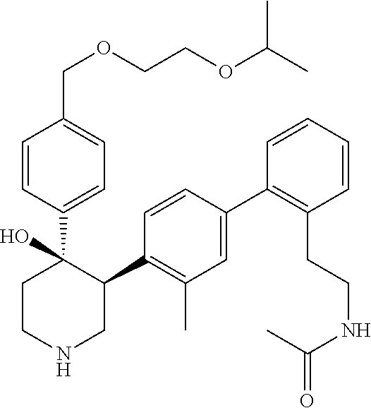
C1(C2=C(C)C=C(C3=C(CCNC(C)=O)C=CC=C3)C=C2)C(C2=CC=C(COCCOC(C)C)C=C2)(O)CCNC1
